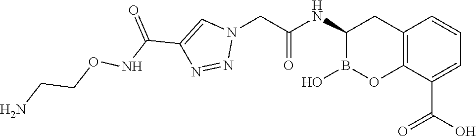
C12=C(C(C(O)=O)=CC=C1)OB(O)C(NC(=O)CN1C=C(C(NOCCN)=O)N=N1)C2
